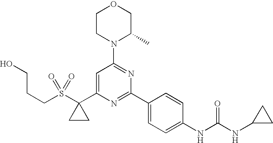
C1(C2=CC(N3C(C)COCC3)=NC(C3=CC=C(NC(=O)NC4CC4)C=C3)=N2)(S(CCCO)(=O)=O)CC1
